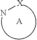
N[X].[A]
